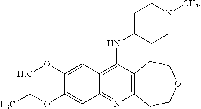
C12=C(N=C3C(=C1NC1CCN(C)CC1)C=C(OC)C(OCC)=C3)CCOCC2
